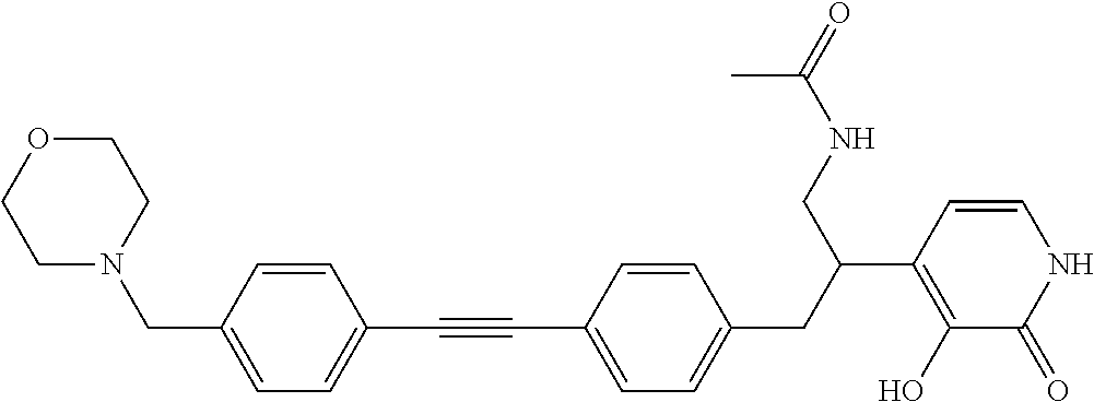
C(#CC1=CC=C(CN2CCOCC2)C=C1)C1=CC=C(CC(C2=C(O)C(=O)NC=C2)CNC(C)=O)C=C1
